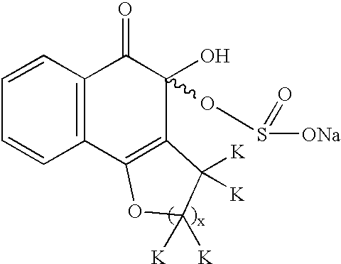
C1=CC2=C(C=C1)C1=C(C(O)(OS([ONa])=O)C2=O)C([K])([K])C([K])([K])O1
